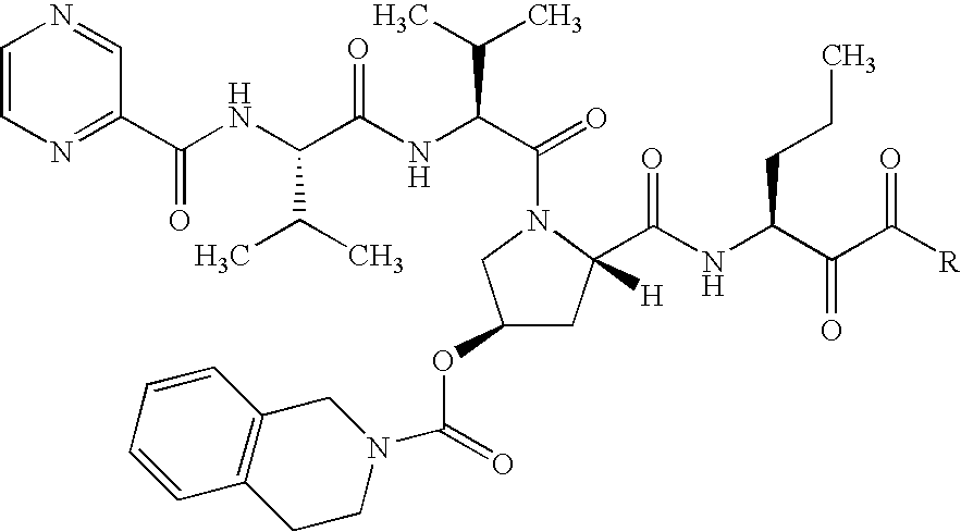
C1=CN=C(C(NC(C(NC(C(=O)N2C([H])(C(NC(C(C([R])=O)=O)CCC)=O)CC(OC(=O)N3CC4=C(CC3)C=CC=C4)C2)C(C)C)=O)C(C)C)=O)C=N1
